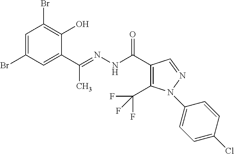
C1=C(Br)C=C(C(=NNC(C2=C(C(F)(F)F)N(C3=CC=C(Cl)C=C3)N=C2)=O)C)C(O)=C1Br
